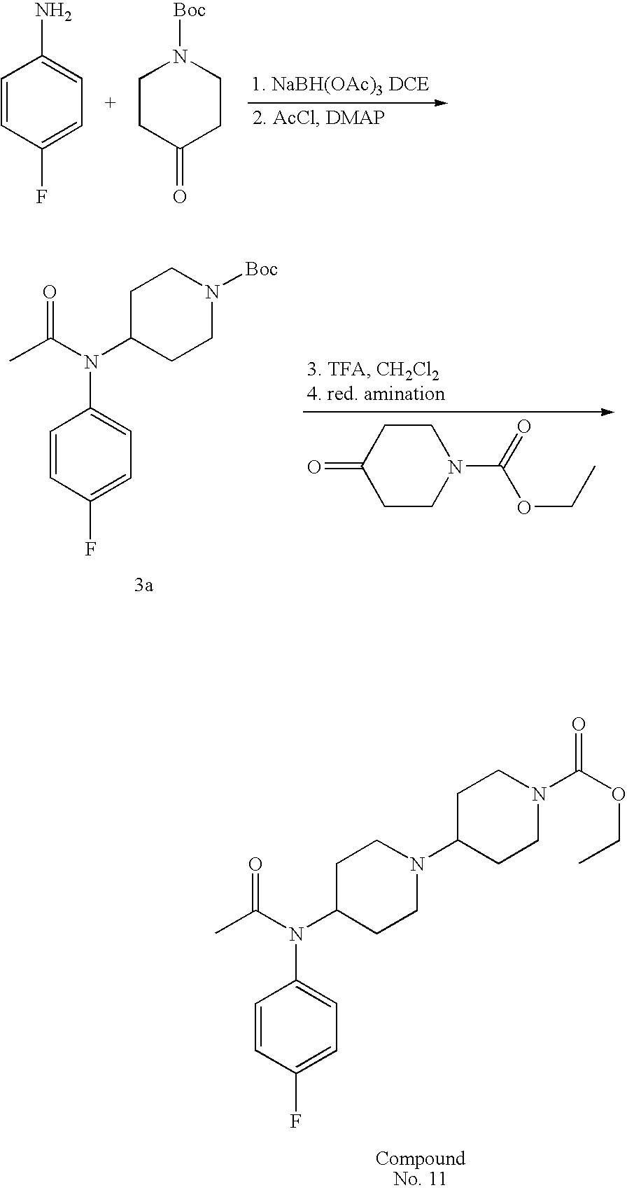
C1=CC(F)=CC=C1N.C1CC(=O)CCN1[Boc].C1=CC(F)=CC=C1N(C(C)=O)C1CCN([Boc])CC1.C1(=O)CCN(C(OCC)=O)CC1.N1(C(OCC)=O)CCC(N2CCC(N(C(C)=O)C3=CC=C(F)C=C3)CC2)CC1
